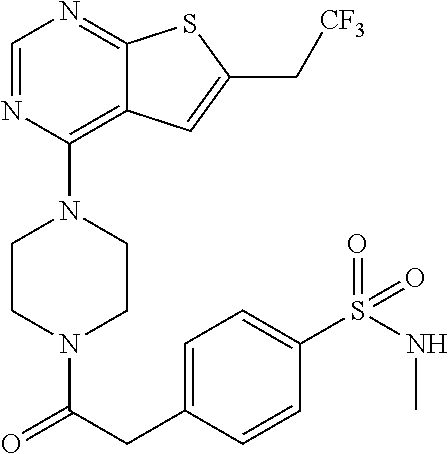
C1CN(C(CC2=CC=C(S(NC)(=O)=O)C=C2)=O)CCN1C1=C2C(=NC=N1)SC(C[CF3])=C2
